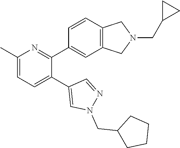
C1(C)=CC=C(C2=CN(CC3CCCC3)N=C2)C(C2=CC3=C(C=C2)CN(CC2CC2)C3)=N1
